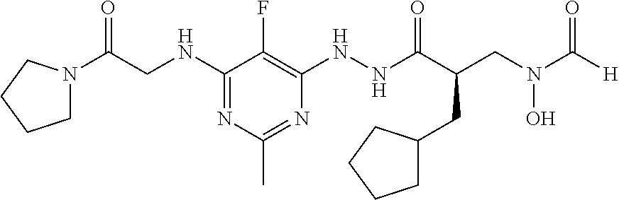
C1(NCC(=O)N2CCCC2)=NC(C)=NC(NNC(C(CC2CCCC2)CN(O)C([H])=O)=O)=C1F
